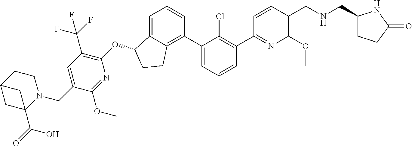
N1=C(C2=C(Cl)C(C3=C4C(=CC=C3)C(OC3=C(C(F)(F)F)C=C(CN5CCC6CC5(C(O)=O)C6)C(OC)=N3)CC4)=CC=C2)C=CC(CNCC2CCC(=O)N2)=C1OC
